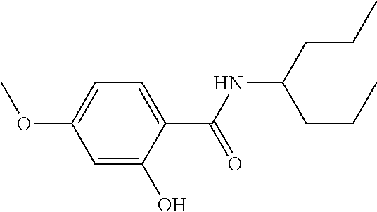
C1=C(C(NC(CCC)CCC)=O)C(O)=CC(OC)=C1
